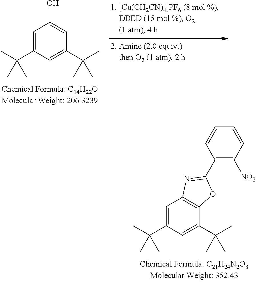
C1=C(C(C)(C)C)C=C(C(C)(C)C)C=C1O.C1=C(C(C)(C)C)C=C(C(C)(C)C)C2=C1N=C(C1=C([NO2])C=CC=C1)O2
